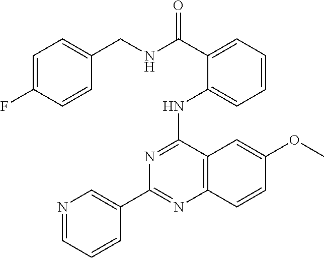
C1(C2=CN=CC=C2)=NC2=C(C(NC3=CC=CC=C3C(NCC3=CC=C(F)C=C3)=O)=N1)C=C(OC)C=C2
